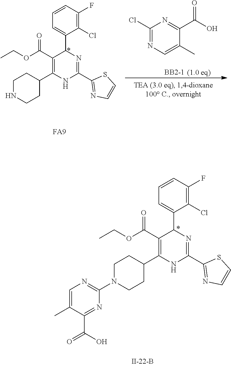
C1(Cl)=C(F)C=CC=C1C1C(C(OCC)=O)=C(C2CCN(C3=NC=C(C)C(C(=O)O)=N3)CC2)NC(C2=NC=CS2)=N1.C1(Cl)=C(F)C=CC=C1C1C(C(OCC)=O)=C(C2CCNCC2)NC(C2=NC=CS2)=N1.[BB2-1].[FA9].C1(Cl)=NC=C(C)C(C(O)=O)=N1
